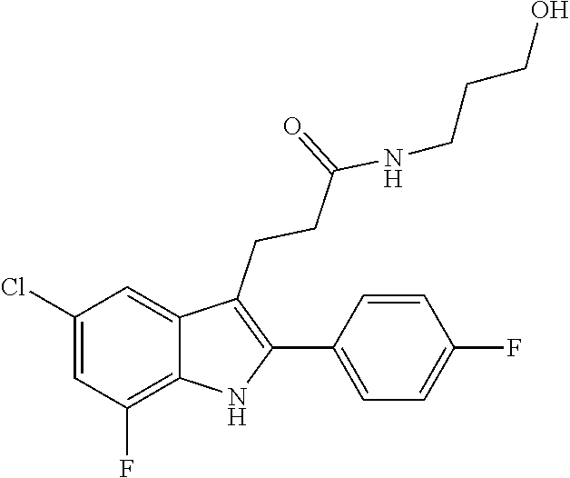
N(C(CCC1=C(C2=CC=C(F)C=C2)NC2=C(F)C=C(Cl)C=C12)=O)CCCO
